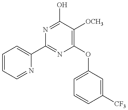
C1=CC=NC(C2=NC(OC3=CC=CC([CF3])=C3)=C([OCH3])C(O)=N2)=C1
